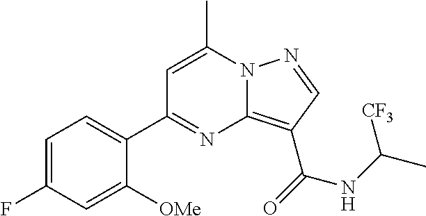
C1=C(C)N2C(=C(C(=O)NC(C)[CF3])C=N2)N=C1C1=CC=C(F)C=C1[OMe]
